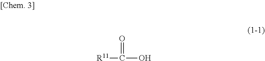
[R11]C(O)=O
